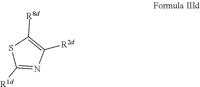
S1C([R1d])=NC([R2d])=C1[R8d]
